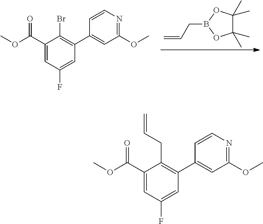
C=CCB1OC(C)(C)C(C)(C)O1.C1(C(OC)=O)=CC(F)=CC(C2=CC(OC)=NC=C2)=C1Br.C1(C(OC)=O)=CC(F)=CC(C2=CC(OC)=NC=C2)=C1CC=C
